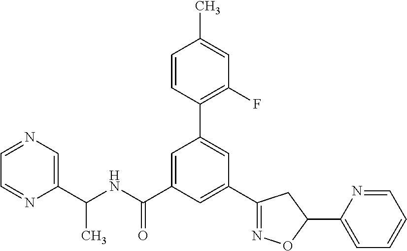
C1(C2=NOC(C3=CC=CC=N3)C2)=CC(C(NC(C2=CN=CC=N2)C)=O)=CC(C2=C(F)C=C(C)C=C2)=C1
